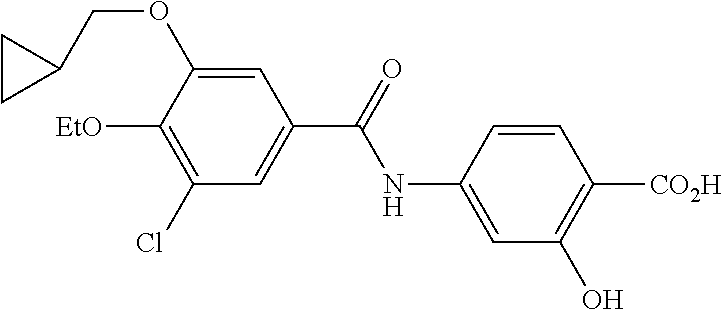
C1=C(NC(=O)C2=CC(Cl)=C([EtO])C(OCC3CC3)=C2)C=CC([CO2H])=C1O
